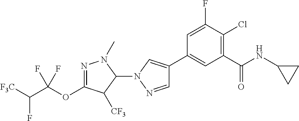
C(F)([F3C])C(OC1=NN(C)C(N2N=CC(C3=CC(C(NC4CC4)=O)=C(Cl)C(F)=C3)=C2)C1[CF3])(F)F
